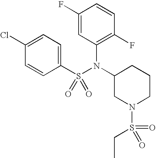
C1(F)=CC(N(C2CN(S(=O)(=O)CC)CCC2)S(C2=CC=C(Cl)C=C2)(=O)=O)=C(F)C=C1
